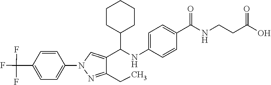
C1=CC(N2C=C(C(NC3=CC=C(C(NCCC(O)=O)=O)C=C3)C3CCCCC3)C(CC)=N2)=CC=C1C(F)(F)F
